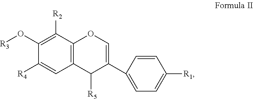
C1(O[R3])=C([R2])C2=C(C=C1[R4])C([R5])C(C1=CC=C([R1])C=C1)=CO2
